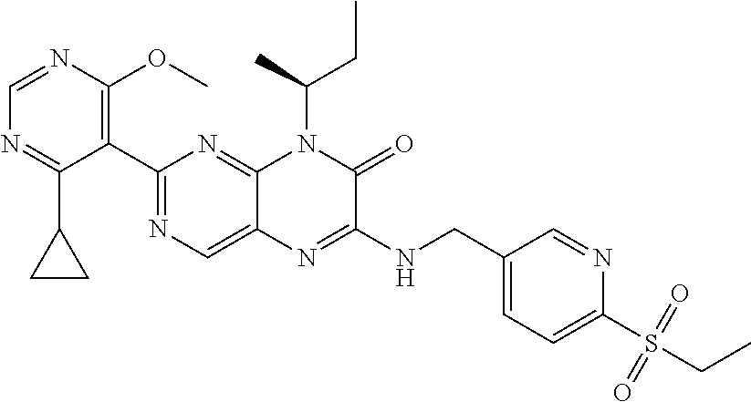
C1(C2=NC=C3C(=N2)N(C(CC)C)C(=O)C(NCC2=CC=C(S(CC)(=O)=O)N=C2)=N3)=C(OC)N=CN=C1C1CC1
